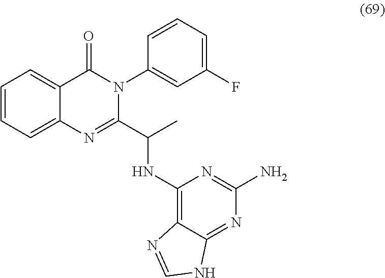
C1=CC=C2C(=C1)C(=O)N(C1=CC(F)=CC=C1)C(C(C)NC1=C3C(=NC(N)=N1)NC=N3)=N2
